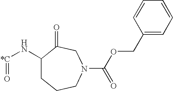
O=[*C]NC1CCCN(C(OCC2=CC=CC=C2)=O)CC1=O
